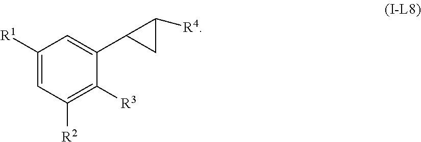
C1([R1])=CC([R2])=C([R3])C(C2CC2[R4])=C1
